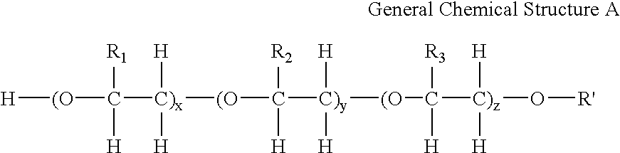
[H][(O]C([C)x]([(O]C([C)y]([(O]C([C)z](O[R'])([H])[H])([R3])[H])([H])[H])([R2])[H])([H])[H])([R1])[H]
